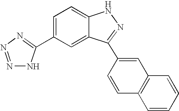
C1(C2=NN=NN2)=CC=C2C(=C1)C(C1=CC3=C(C=C1)C=CC=C3)=NN2
